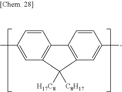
C1=CC(C)=CC2=C1C1=C(C=C(C)C=C1)C2([H17C8])[C8H17]
